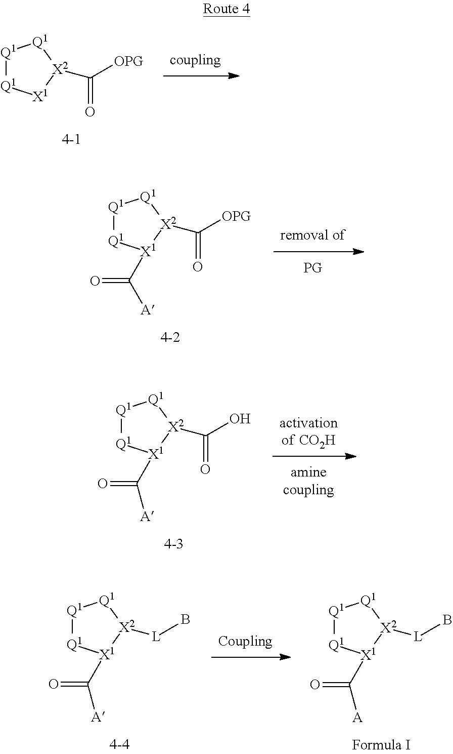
[Q1]1[Q1][X1][X2](C([OPG])=O)[Q1]1.[Q1]1[Q1][X1](C([A])=O)[X2](C(O)=O)[Q1]1.[Q1]1[Q1][X1](C([A])=O)[X2](C([OPG])=O)[Q1]1.[Q1]1[Q1][X1](C([A])=O)[X2]([L]B)[Q1]1.[Q1]1[Q1][X1](C([A])=O)[X2]([L]B)[Q1]1
